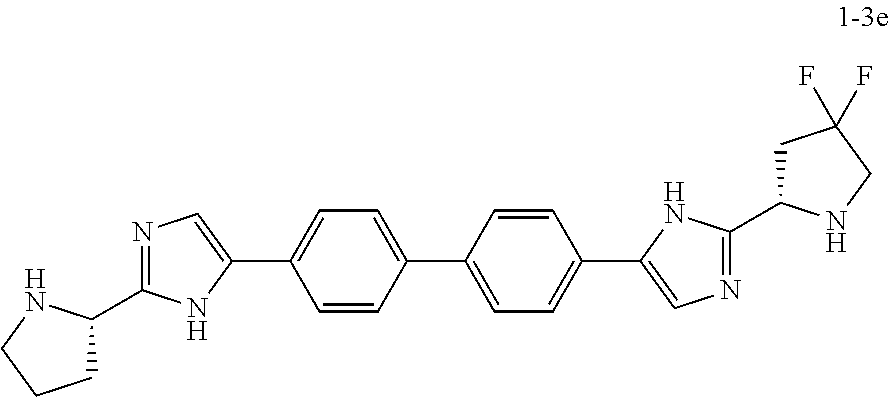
N1=C(C2CCCN2)NC(C2=CC=C(C3=CC=C(C4=CN=C(C5CC(F)(F)CN5)N4)C=C3)C=C2)=C1
